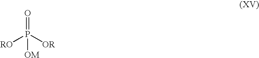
O=P([OR])([RO])[OM]
